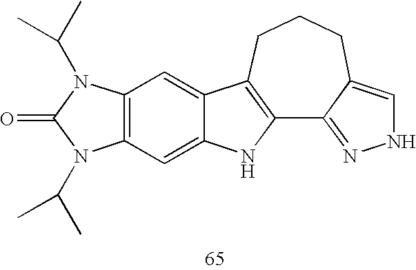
C12=C(C=C3C(=C1)C1=C(N3)C3=NNC=C3CCC1)N(C(C)C)C(=O)N2C(C)C
